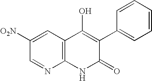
C1([O2N])=CC2=C(N=C1)NC(=O)C(C1=CC=CC=C1)=C2O
